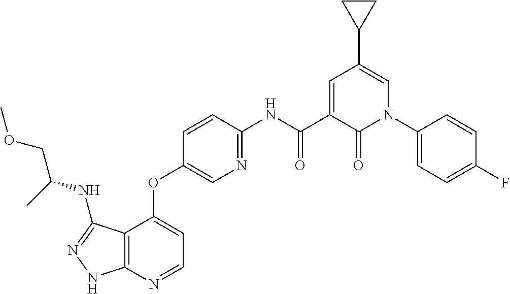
C12=C(N=CC=C1OC1=CN=C(NC(C3=CC(C4CC4)=CN(C4=CC=C(F)C=C4)C3=O)=O)C=C1)NN=C2NC(COC)C
